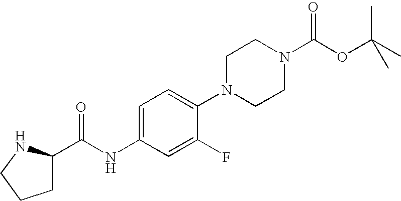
C1=C(NC(=O)C2CCCN2)C=C(F)C(N2CCN(C(OC(C)(C)C)=O)CC2)=C1
